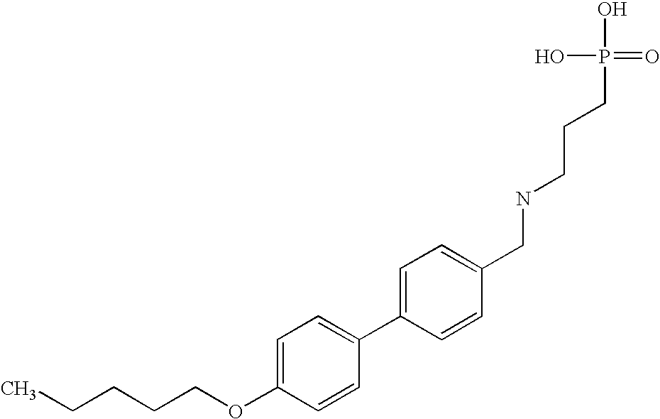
C(CCCOC1=CC=C(C2=CC=C(CNCCCP(O)(O)=O)C=C2)C=C1)C
